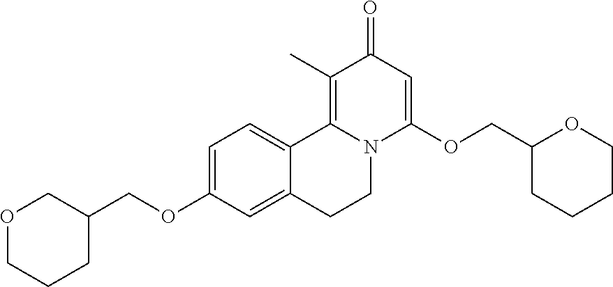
C1=C(OCC2COCCC2)C=C2C(=C1)C1=C(C)C(=O)C=C(OCC3CCCCO3)N1CC2
